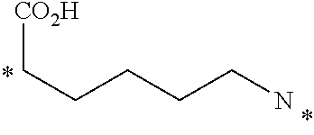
[CO2H]CCCCCN
